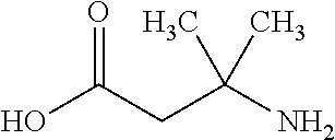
OC(CC(N)(C)C)=O
